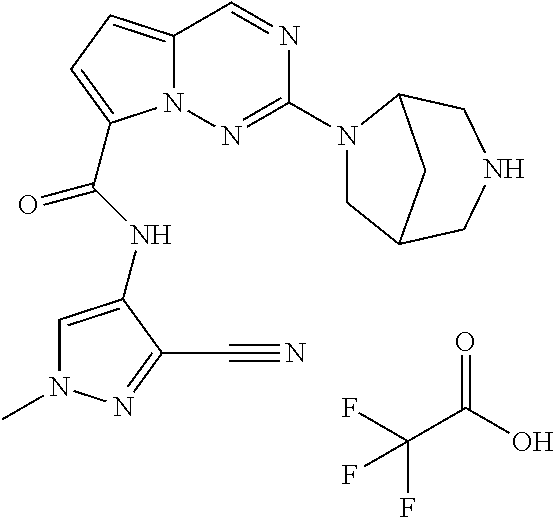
O=C(O)C(F)(F)F.N1=CC2=CC=C(C(NC3=CN(C)N=C3C#N)=O)N2N=C1N1CC2CNCC1C2
